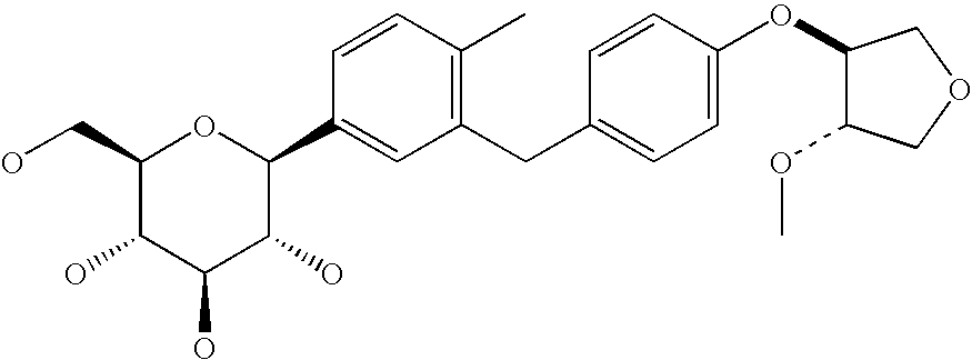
C1(CO)C(O)C(O)C(O)C(C2=CC(CC3=CC=C(OC4C(OC)COC4)C=C3)=C(C)C=C2)O1
